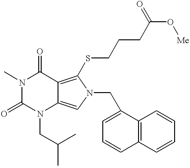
N1(C)C(=O)N(CC(C)C)C2=CN(CC3=CC=CC4=C3C=CC=C4)C(SCCCC(O[Me])=O)=C2C1=O
